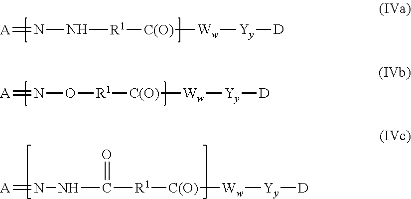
[R1]([C(O)][Ww][Yy][D])NN=[A].[R1]([C(O)][Ww][Yy][D])ON=[A].[R1]([C(O)][Ww][Yy][D])C(NN=[A])=O
